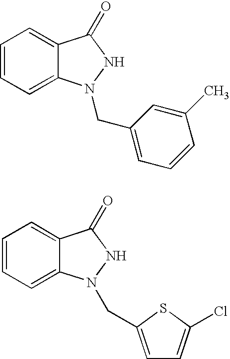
C1=CC=C2C(=C1)C(=O)NN2CC1=CC=CC(C)=C1.C1=CC=C2C(=C1)C(=O)NN2CC1=CC=C(Cl)S1
